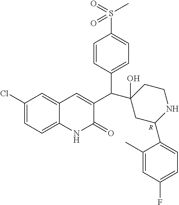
[R].C1(Cl)=CC=C2C(=C1)C=C(C(C1(O)CC(C3=CC=C(F)C=C3C)NCC1)C1=CC=C(S(=O)(C)=O)C=C1)C(=O)N2
